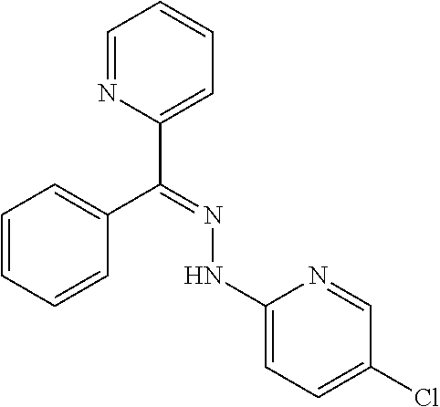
C1=NC(C(=NNC2=CC=C(Cl)C=N2)C2=CC=CC=C2)=CC=C1
